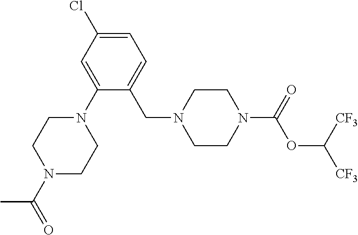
C1CN(C(=O)OC([CF3])[CF3])CCN1CC1=CC=C(Cl)C=C1N1CCN(C(=O)C)CC1
